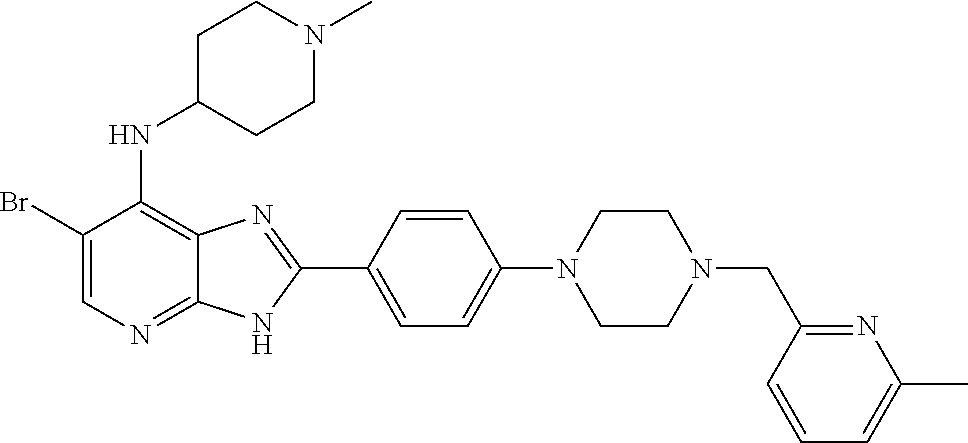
C1(Br)=CN=C2C(=C1NC1CCN(C)CC1)N=C(C1=CC=C(N3CCN(CC4=NC(C)=CC=C4)CC3)C=C1)N2
